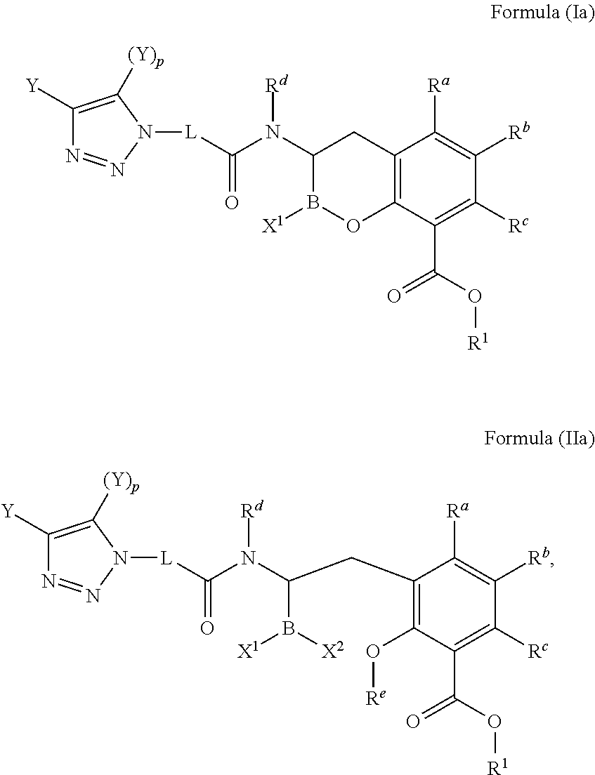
C1([Y])=C([(Y)p])N([L]C(N(C2B([X1])OC3=C(C2)C([Ra])=C([Rb])C([Rc])=C3C(O[R1])=O)[Rd])=O)N=N1.C1([Y])=C([(Y)p])N([L]C(N(C(B([X2])[X1])CC2=C(O[Re])C(C(O[R1])=O)=C([Rc])C([Rb])=C2[Ra])[Rd])=O)N=N1
